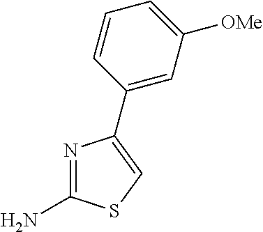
N1=C(N)SC=C1C1=CC([OMe])=CC=C1
